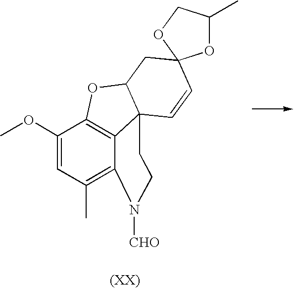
C1(OC)=CC(C)=C2C3=C1OC1CC4(C=CC13CCN2[CHO])OC(C)CO4
